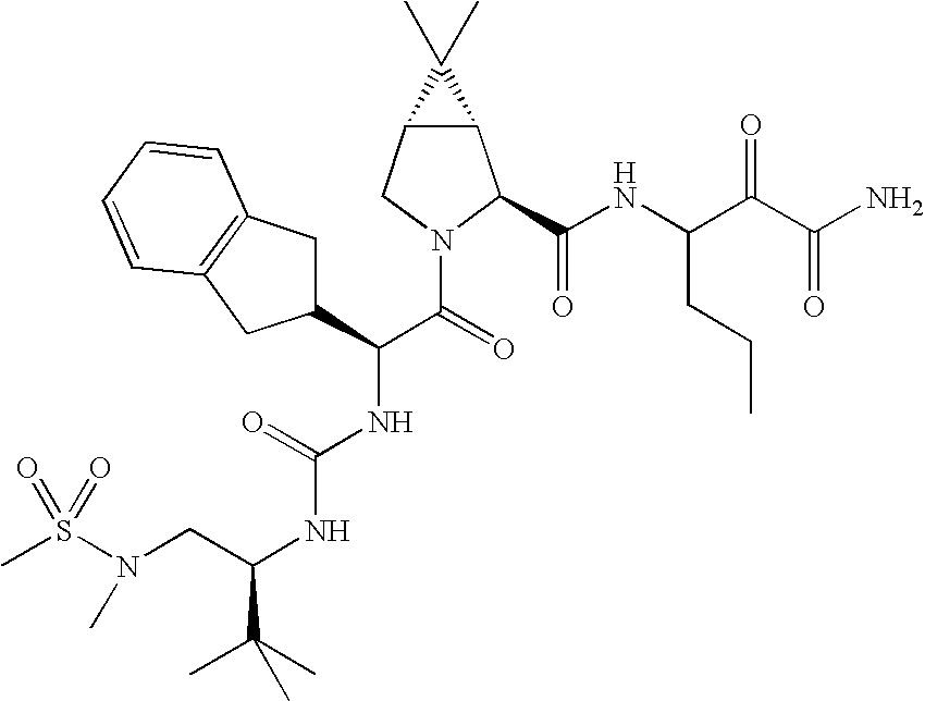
S(N(CC(NC(NC(C(=O)N1C(C(NC(C(C(N)=O)=O)CCC)=O)C2C(C1)C2(C)C)C1CC2=C(C=CC=C2)C1)=O)C(C)(C)C)C)(=O)(=O)C
